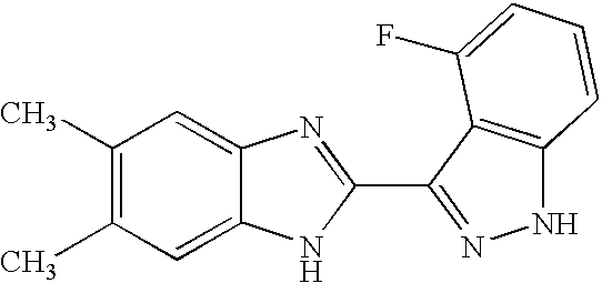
C1(C)=C(C)C=C2C(=C1)N=C(C1=NNC3=C1C(F)=CC=C3)N2
